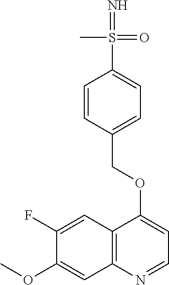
C1(F)=CC2=C(C=C1OC)N=CC=C2OCC1=CC=C(S(=N)(=O)C)C=C1
